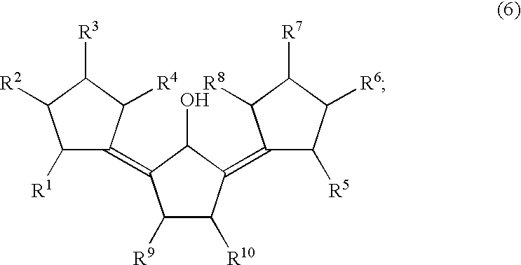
C1([R1])C(=C2C([R9])C([R10])C(=C3C([R5])C([R6])C([R7])C3[R8])C2O)C([R4])C([R3])C1[R2]
